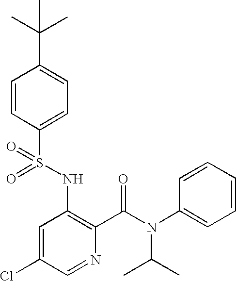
O=S(NC1=C(C(N(C(C)C)C2=CC=CC=C2)=O)N=CC(Cl)=C1)(=O)C1=CC=C(C(C)(C)C)C=C1
